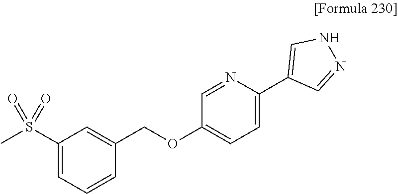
C1=CC=C(S(C)(=O)=O)C=C1COC1=CC=C(C2=CNN=C2)N=C1
